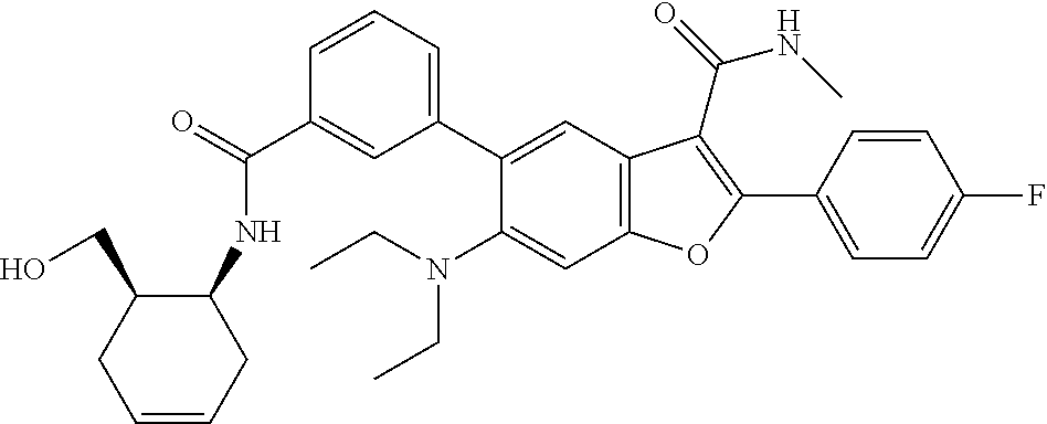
C1=CC=C(C2=CC3=C(C=C2N(CC)CC)OC(C2=CC=C(F)C=C2)=C3C(=O)NC)C=C1C(=O)NC1C(CO)CC=CC1
